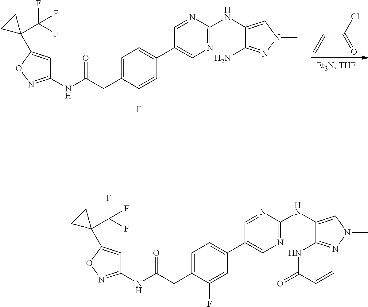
C(C(Cl)=O)=C.C1(NC2=NC=C(C3=CC=C(CC(=O)NC4=NOC(C5(C(F)(F)F)CC5)=C4)C(F)=C3)C=N2)=CN(C)N=C1N.C1(NC2=NC=C(C3=CC=C(CC(=O)NC4=NOC(C5(C(F)(F)F)CC5)=C4)C(F)=C3)C=N2)=CN(C)N=C1NC(=O)C=C
